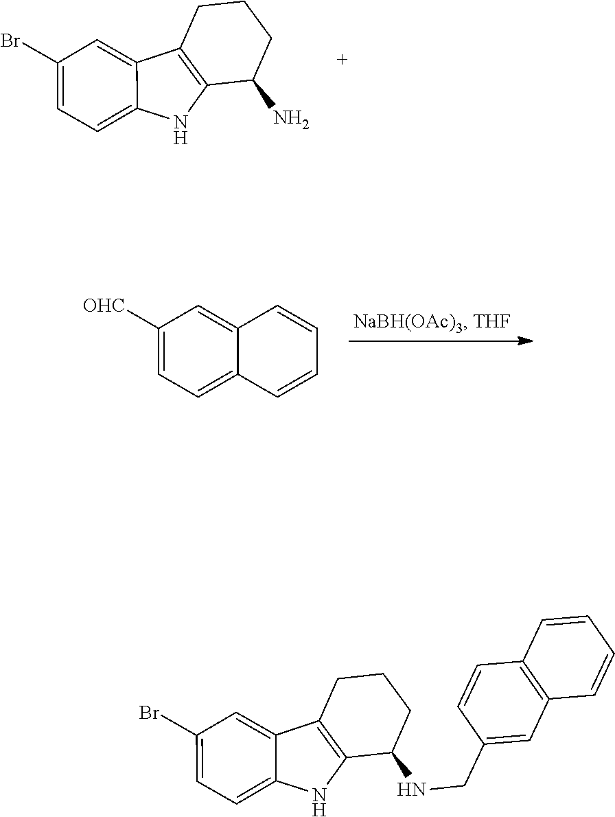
C1(Br)=CC=C2C(=C1)C1=C(N2)C(N)CCC1.C12=CC([OHC])=CC=C1C=CC=C2.C1(Br)=CC=C2C(=C1)C1=C(N2)C(NCC2=CC3=C(C=C2)C=CC=C3)CCC1
